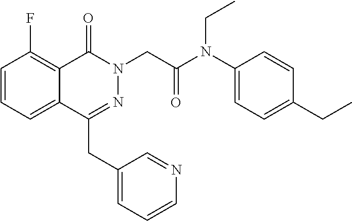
C1=CC=C2C(=C1F)C(=O)N(CC(N(C1=CC=C(CC)C=C1)CC)=O)N=C2CC1=CC=CN=C1
